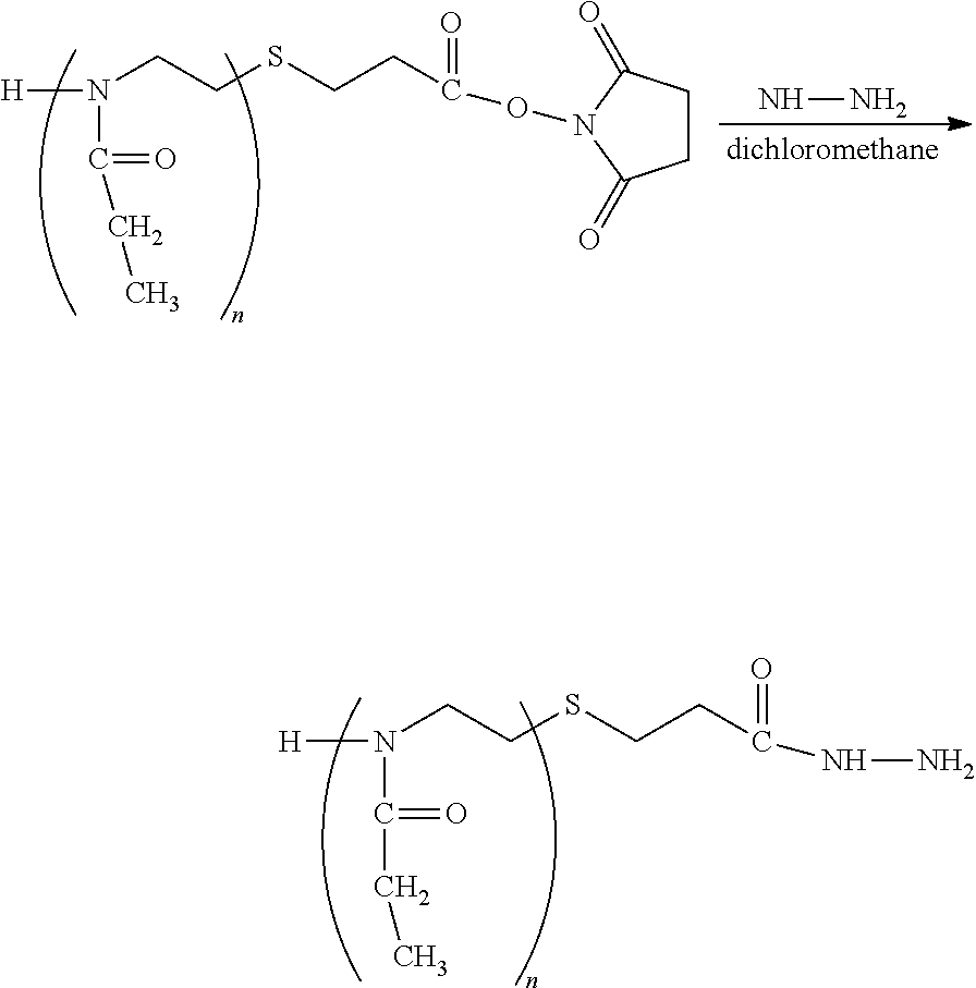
N(C(=O)CCSCCN([H])C(=O)CC)N.C1CC(=O)N(OC(=O)CCSCCN([H])C(=O)CC)C1=O.NN
